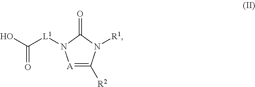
[A]1=C([R2])N([R1])C(=O)N1[L1]C(O)=O
